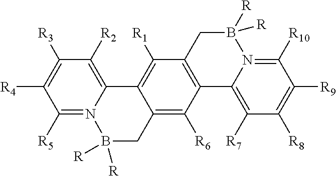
C1([R5])=N2C(=C([R2])C([R3])=C1[R4])C1=C([R1])C3=C(C([R6])=C1CB2([R])[R])C1=C([R7])C([R8])=C([R9])C([R10])=N1B([R])([R])C3
